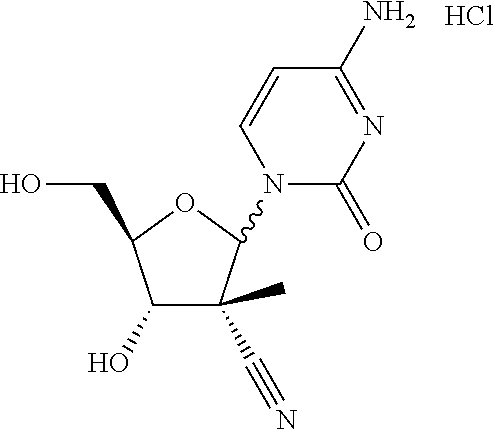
C1(O)C(C#N)(C)C(N2C(=O)N=C(N)C=C2)OC1CO.Cl
